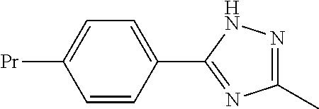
C1=CC(C2=NC(C)=NN2)=CC=C1[Pr]
